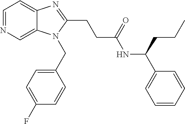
C1=NC=C2C(=C1)N=C(CCC(NC(C1=CC=CC=C1)CCC)=O)N2CC1=CC=C(F)C=C1
